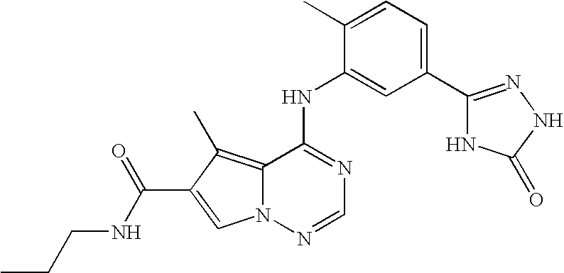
C12=C(C)C(C(NCCC)=O)=CN1N=CN=C2NC1=CC(C2=NNC(=O)N2)=CC=C1C
